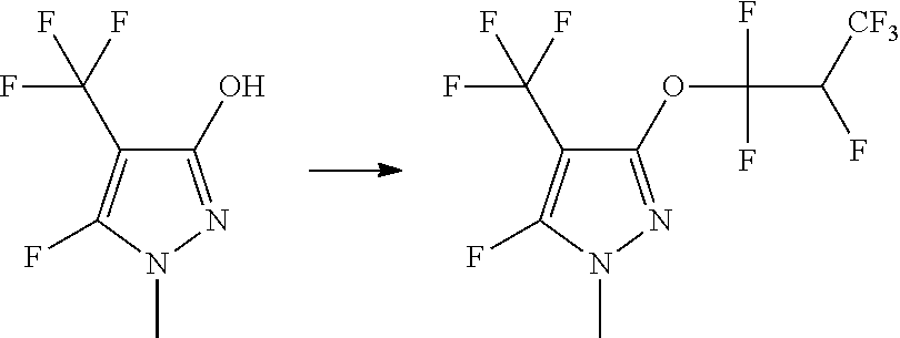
C1(O)=NN(C)C(F)=C1C(F)(F)F.C1(OC(C([CF3])F)(F)F)=NN(C)C(F)=C1C(F)(F)F
